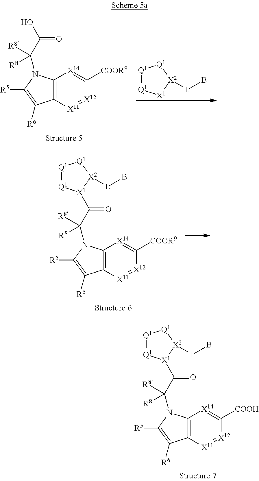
C12=C([X11]=[X12]C([COOH])=[X14]1)C([R6])=C([R5])N2C(C(=O)[X1]1[Q1][Q1][Q1][X2]1[L]B)([R8])[R8].C12=C([X11]=[X12]C([COOR9])=[X14]1)C([R6])=C([R5])N2C(C(O)=O)([R8])[R8].[Q1]1[Q1][X1][X2]([L]B)[Q1]1.C12=C([X11]=[X12]C([COOR9])=[X14]1)C([R6])=C([R5])N2C(C(=O)[X1]1[Q1][Q1][Q1][X2]1[L]B)([R8])[R8]
